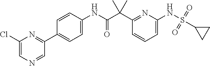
C1(C(C(NC2=CC=C(C3=NC(Cl)=CN=C3)C=C2)=O)(C)C)=NC(NS(=O)(=O)C2CC2)=CC=C1
